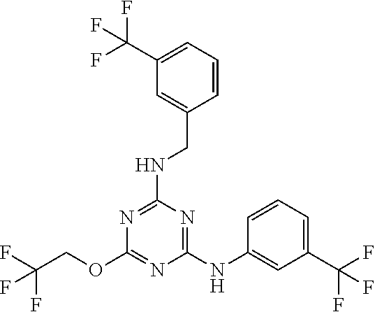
C1(NC2=CC(C(F)(F)F)=CC=C2)=NC(NCC2=CC(C(F)(F)F)=CC=C2)=NC(OCC(F)(F)F)=N1
